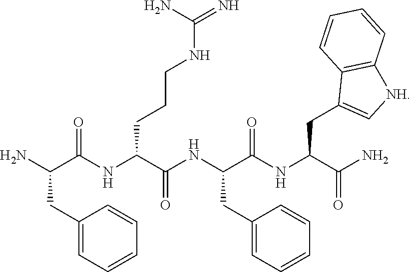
C1(CC(N)C(NC(C(NC(C(NC(C(N)=O)CC2=C[NH]C3=C2C=CC=C3)=O)CC2=CC=CC=C2)=O)CCCNC(=N)N)=O)=CC=CC=C1
